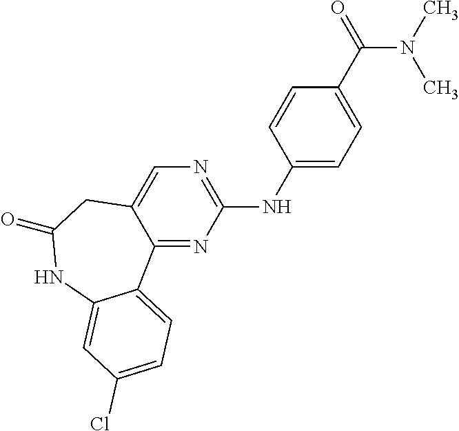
C12=NC(NC3=CC=C(C(=O)N(C)C)C=C3)=NC=C1CC(=O)NC1=CC(Cl)=CC=C21
